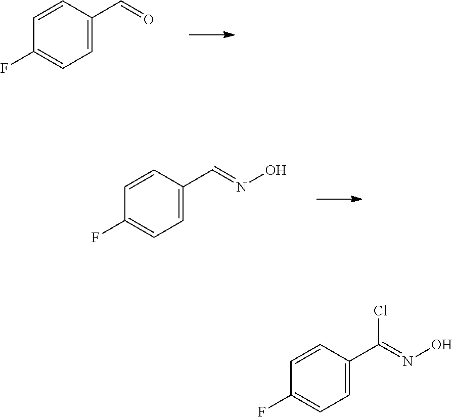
C1=C(C=O)C=CC(F)=C1.C1=C(C=NO)C=CC(F)=C1.C1=C(C(=NO)Cl)C=CC(F)=C1
